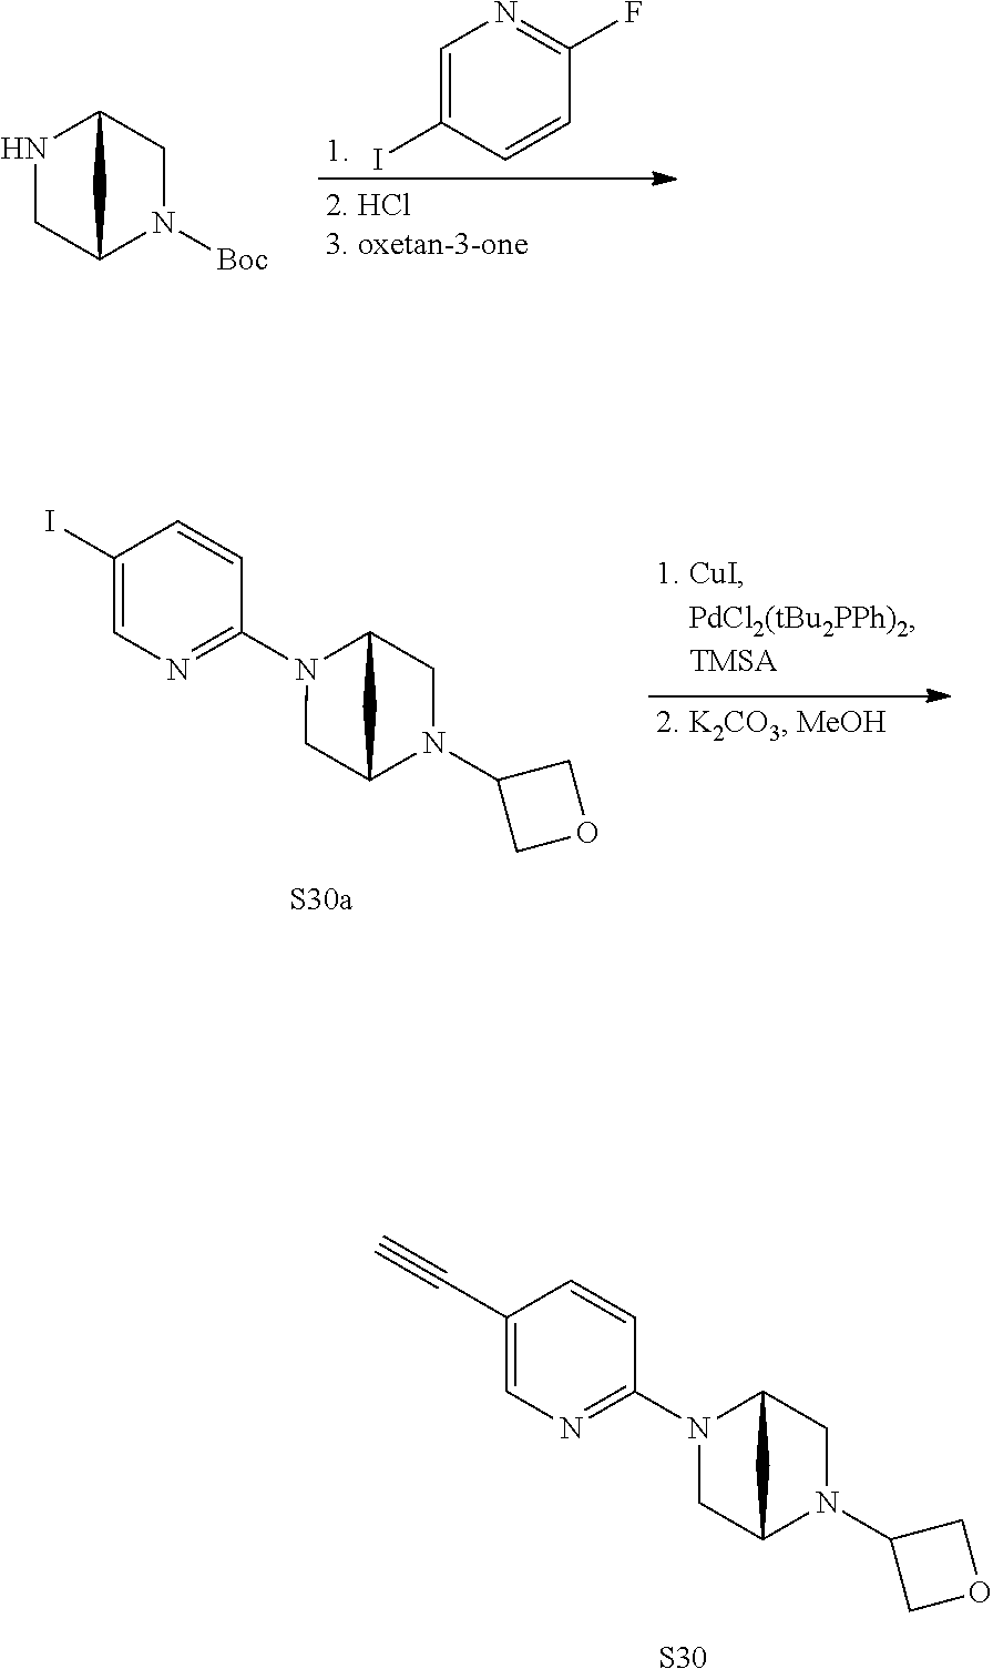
C1(C#C)=CN=C(N2CC3N(C4COC4)CC2C3)C=C1.[S30].N1CC2N([Boc])CC1C2.C1=C(I)C=CC(F)=N1.C1(I)=CN=C(N2CC3N(C4COC4)CC2C3)C=C1
